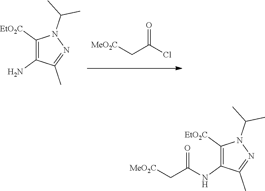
C1([EtO2C])=C(N)C(C)=NN1C(C)C.ClC(C[MeO2C])=O.C1([EtO2C])=C(NC(C[MeO2C])=O)C(C)=NN1C(C)C
